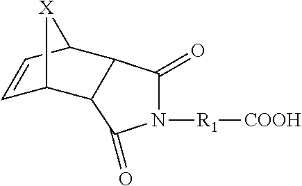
[R1](N1C(=O)C2C(C1=O)C1C=CC2[X]1)[COOH]
